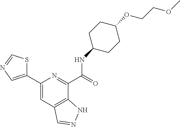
C1(C2=CC3=C(C(C(NC4CCC(OCCOC)CC4)=O)=N2)NN=C3)=CN=CS1
